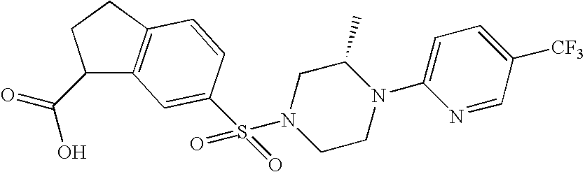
C1(C(=O)O)C2=C(CC1)C=CC(S(N1CCN(C3=CC=C([CF3])C=N3)C(C)C1)(=O)=O)=C2
